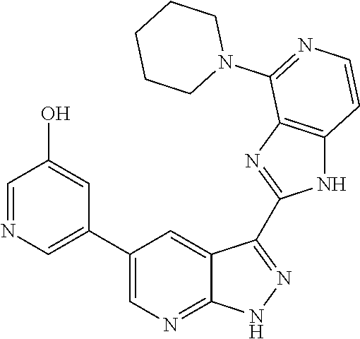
C1=NC=C(C2=CN=C3C(=C2)C(C2=NC4=C(N2)C=CN=C4N2CCCCC2)=N[N H]3)C=C1O
